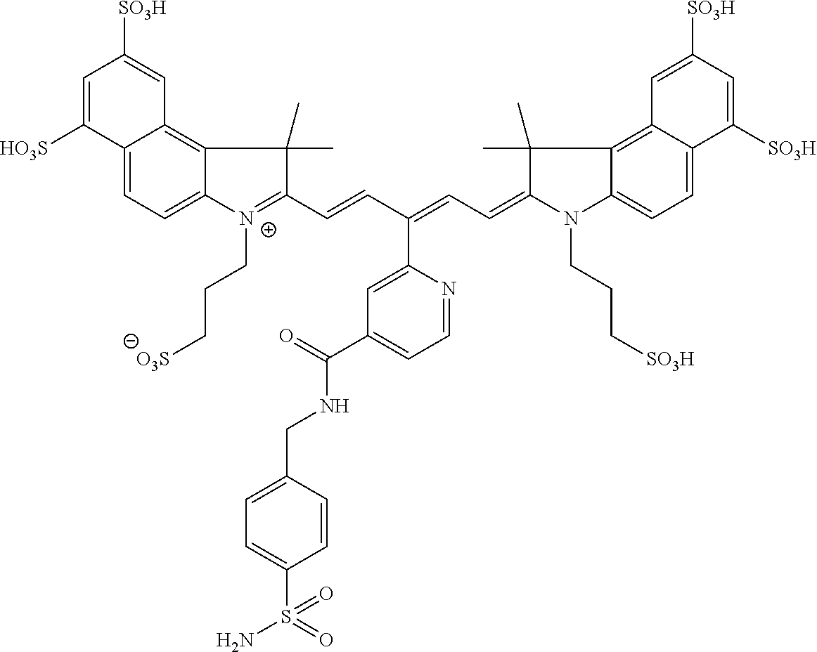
C12=CC=C3C(=C1C=C([SO3H])C=C2[HO3S])C(C)(C)C(C=CC(=CC=C1N(CCC[SO3H])C2=CC=C4C(=C2C1(C)C)C=C([SO3H])C=C4[SO3H])C1=CC(C(NCC2=CC=C(S(N)(=O)=O)C=C2)=O)=CC=N1)=[N+]3CCC[O3S]
